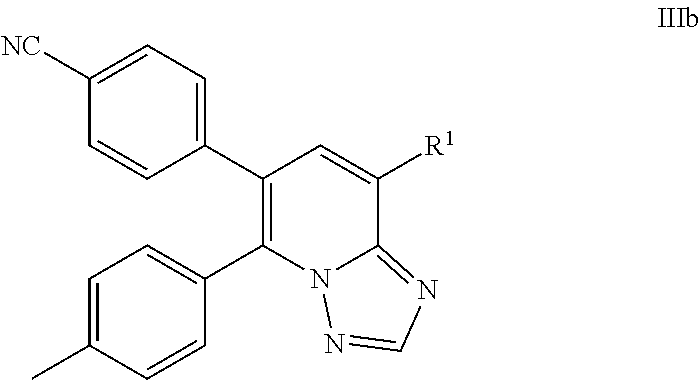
C1=C([NC])C=CC(C2=C(C3=CC=C(C)C=C3)N3C(=NC=N3)C([R1])=C2)=C1
